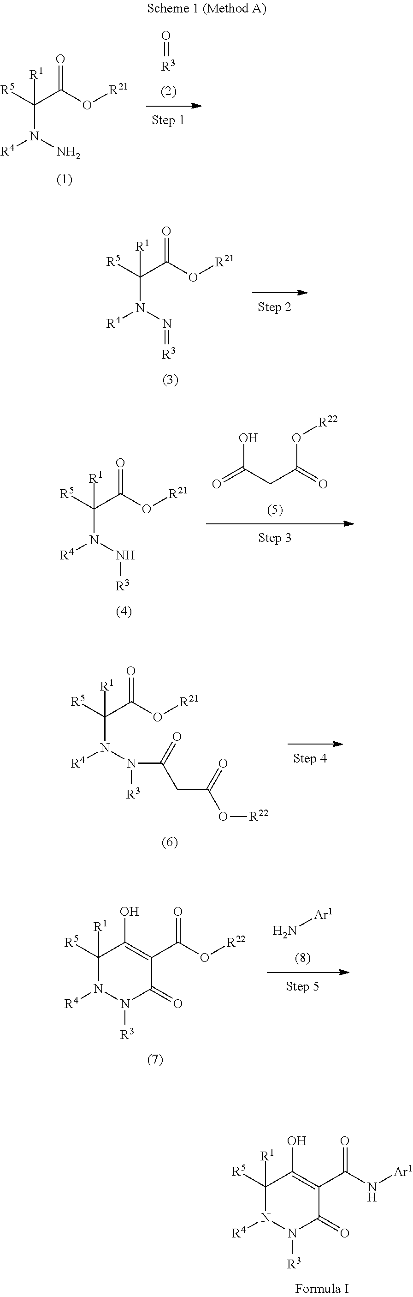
O=[R3].[R5]C(C(O[R21])=O)(N(N)[R4])[R1].[R5]C(C(O[R21])=O)(N(N=[R3])[R4])[R1].[R5]C(C(O[R21])=O)(N(N([R3])C(=O)CC(O[R22])=O)[R4])[R1].N[Ar1].[R5]C1([R1])C(O)=C(C(O[R22])=O)C(=O)N([R3])N1[R4].[R5]C1([R1])C(O)=C(C(N[Ar1])=O)C(=O)N([R3])N1[R4].O=C(CC(=O)O[R22])O.[R5]C(C(O[R21])=O)(N(N[R3])[R4])[R1]
